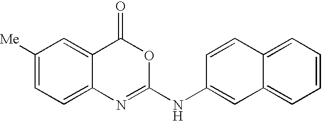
C1([Me])=CC=C2C(=C1)C(=O)OC(NC1=CC3=CC=CC=C3C=C1)=N2
